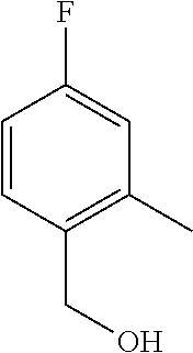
C1=CC(CO)=C(C)C=C1F
